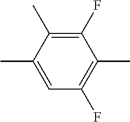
C1=C(C)C(C)=C(F)C(C)=C1F
